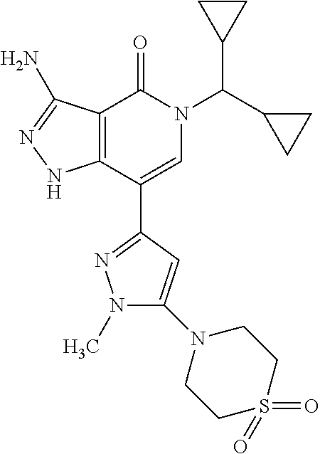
N1(C(C2CC2)C2CC2)C(=O)C2=C(C(C3=NN(C)C(N4CCS(=O)(=O)CC4)=C3)=C1)NN=C2N
